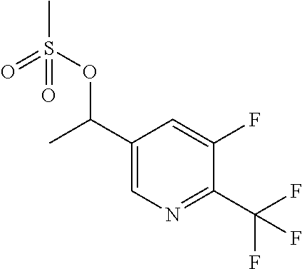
C1=C(C(OS(=O)(C)=O)C)C=C(F)C(C(F)(F)F)=N1
